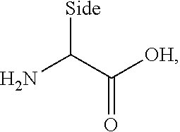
NC(C([OH])=O)[Side]
